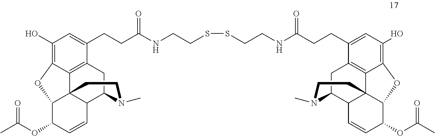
C1(O)=C2C3=C(C(CCC(NCCSSCCNC(CCC4=CC(O)=C5C6=C4CC4C7C6(C(C(OC(C)=O)C=C7)O5)CCN4C)=O)=O)=C1)CC1C4C3(C(C(OC(C)=O)C=C4)O2)CCN1C
